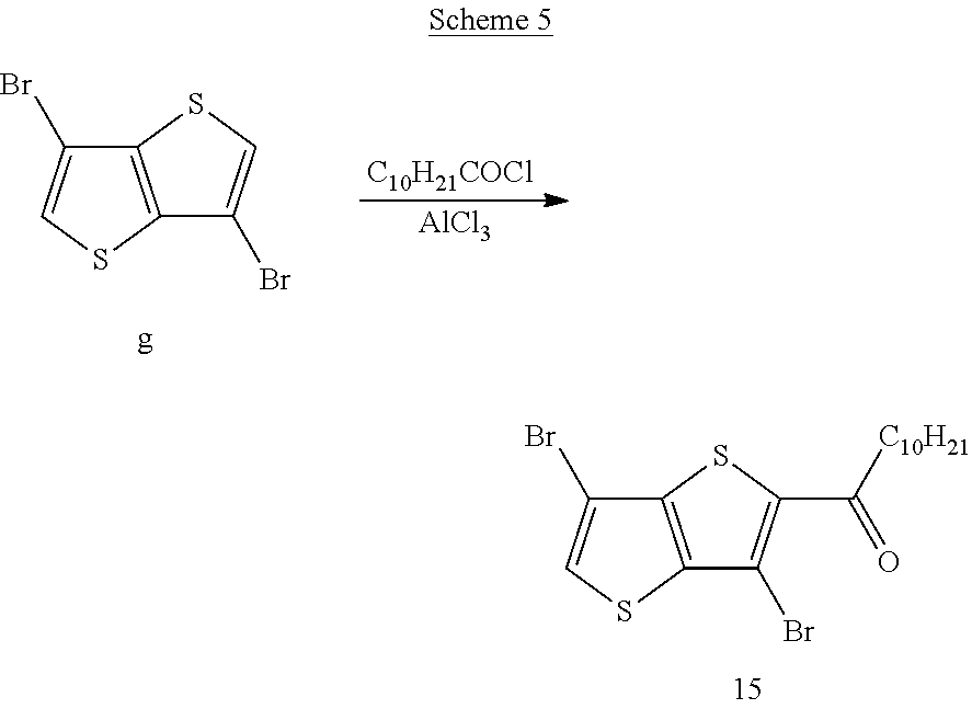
[C10H21COCl].[AlCl3].C12=C(SC=C1Br)C(Br)=CS2.C12=C(SC=C1Br)C(Br)=C(C([C10H21])=O)S2
